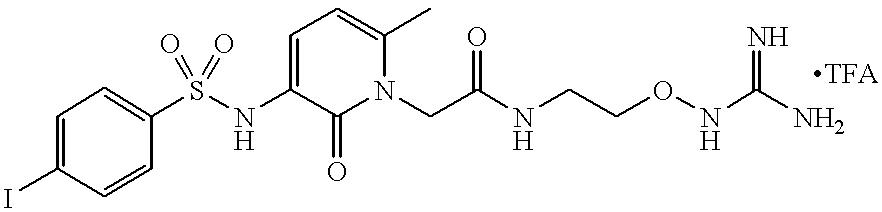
S(NC1=CC=C(C)N(CC(NCCONC(N)=N)=O)C1=O)(=O)(=O)C1=CC=C(I)C=C1.[TFA]
